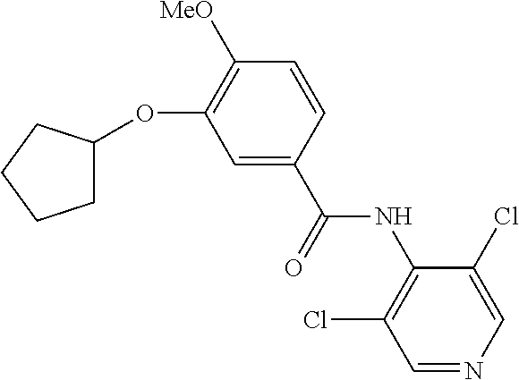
C1([MeO])=C(OC2CCCC2)C=C(C(=O)NC2=C(Cl)C=NC=C2Cl)C=C1
